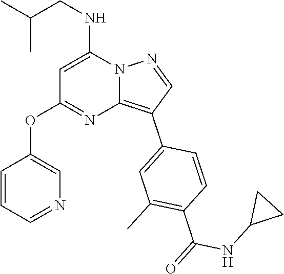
C(NC1=CC(OC2=CN=CC=C2)=NC2=C(C3=CC(C)=C(C(NC4CC4)=O)C=C3)C=NN12)C(C)C
